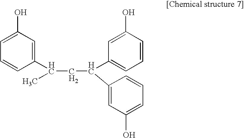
C1(C(CC(C2=CC=CC(O)=C2)C2=CC(O)=CC=C2)C)=CC(O)=CC=C1
